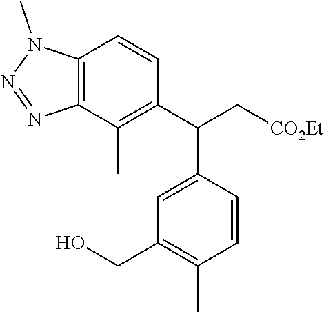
C12=C(C(C)=C(C(C[CO2Et])C3=CC(CO)=C(C)C=C3)C=C1)N=NN2C
